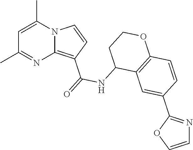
C1=C(C)N2C(=C(C(=O)NC3C4=C(OCC3)C=CC(C3=NC=CO3)=C4)C=C2)N=C1C
